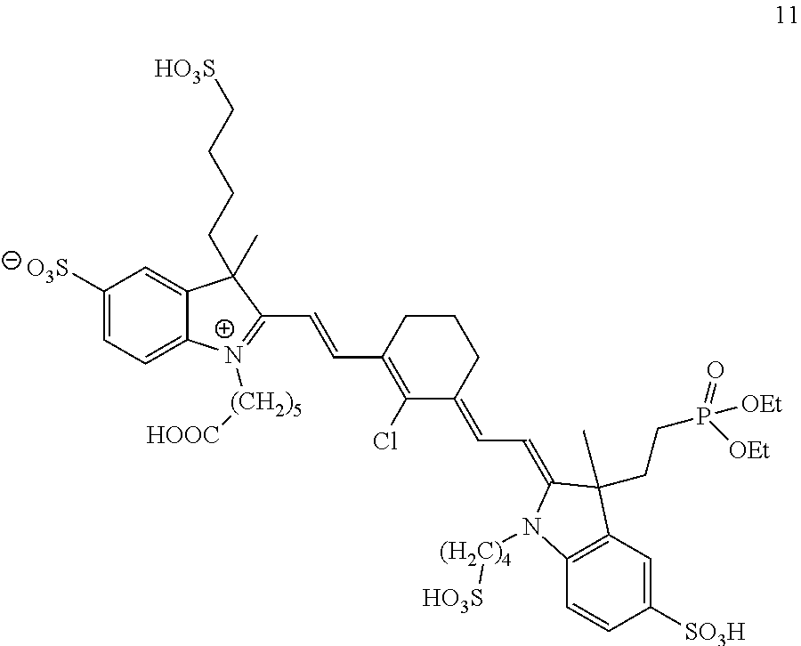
C1([O3S])=CC=C2C(=C1)C(CCCC[HO3S])(C)C(C=CC1=C(Cl)C(=CC=C3C(CCP([OEt])(=O)[OEt])(C)C4=C(C=CC([SO3H])=C4)N3[(H2C)4][HO3S])CCC1)=[N+]2[(CH2)5][HOOC]
